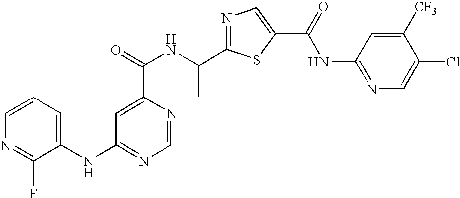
N1=C(C(NC(=O)C2=CC(NC3=CC=CN=C3F)=NC=N2)C)SC(C(=O)NC2=NC=C(Cl)C([CF3])=C2)=C1
